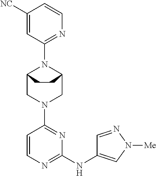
C12CN(C3=NC(NC4=CN([Me])N=C4)=NC=C3)CC(N1C1=NC=CC([NC])=C1)CC2
